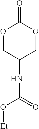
O1CC(NC(=O)O[Et])COC1=O
